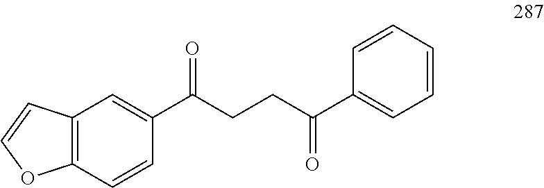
C12=C(C=CC(C(CCC(C3=CC=CC=C3)=O)=O)=C1)OC=C2
